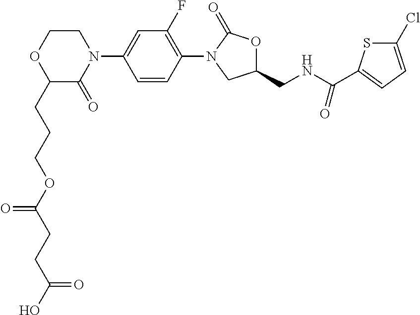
C1(F)=C(N2C(=O)OC(CNC(C3=CC=C(Cl)S3)=O)C2)C=CC(N2CCOC(CCCOC(CCC(O)=O)=O)C2=O)=C1
